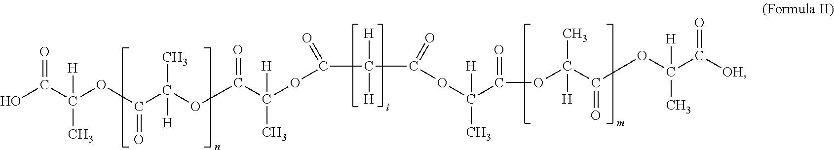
OC(C(C)(OC(C(OC(C(C)(OC(=O)C(C(=O)OC(C(OC(C(OC(C([OH])=O)([H])C)=O)(C)[H])=O)(C)[H])([H])[H])[H])=O)(C)[H])=O)[H])=O
